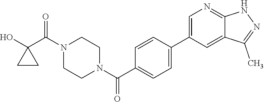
OC1(C(N2CCN(C(=O)C3=CC=C(C4=CN=C5C(=C4)C(C)=NN5)C=C3)CC2)=O)CC1
